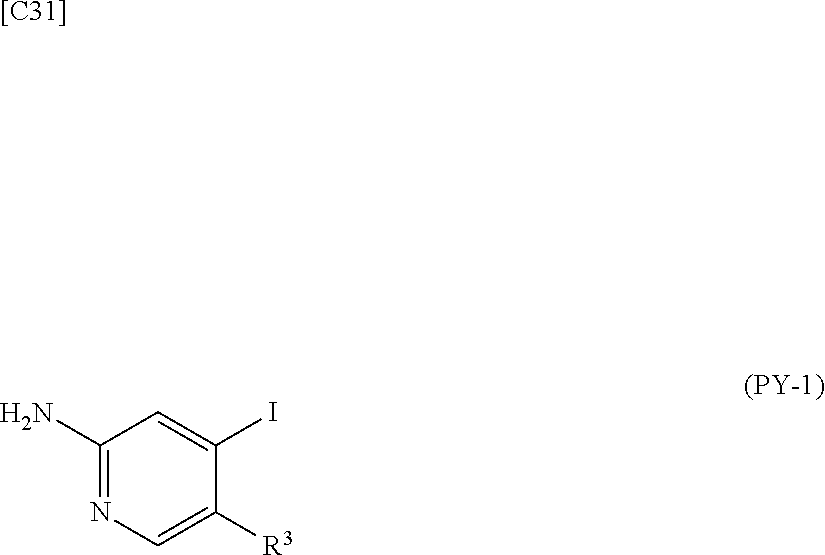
[[C31]].C1(N)=NC=C([R3])C(I)=C1
